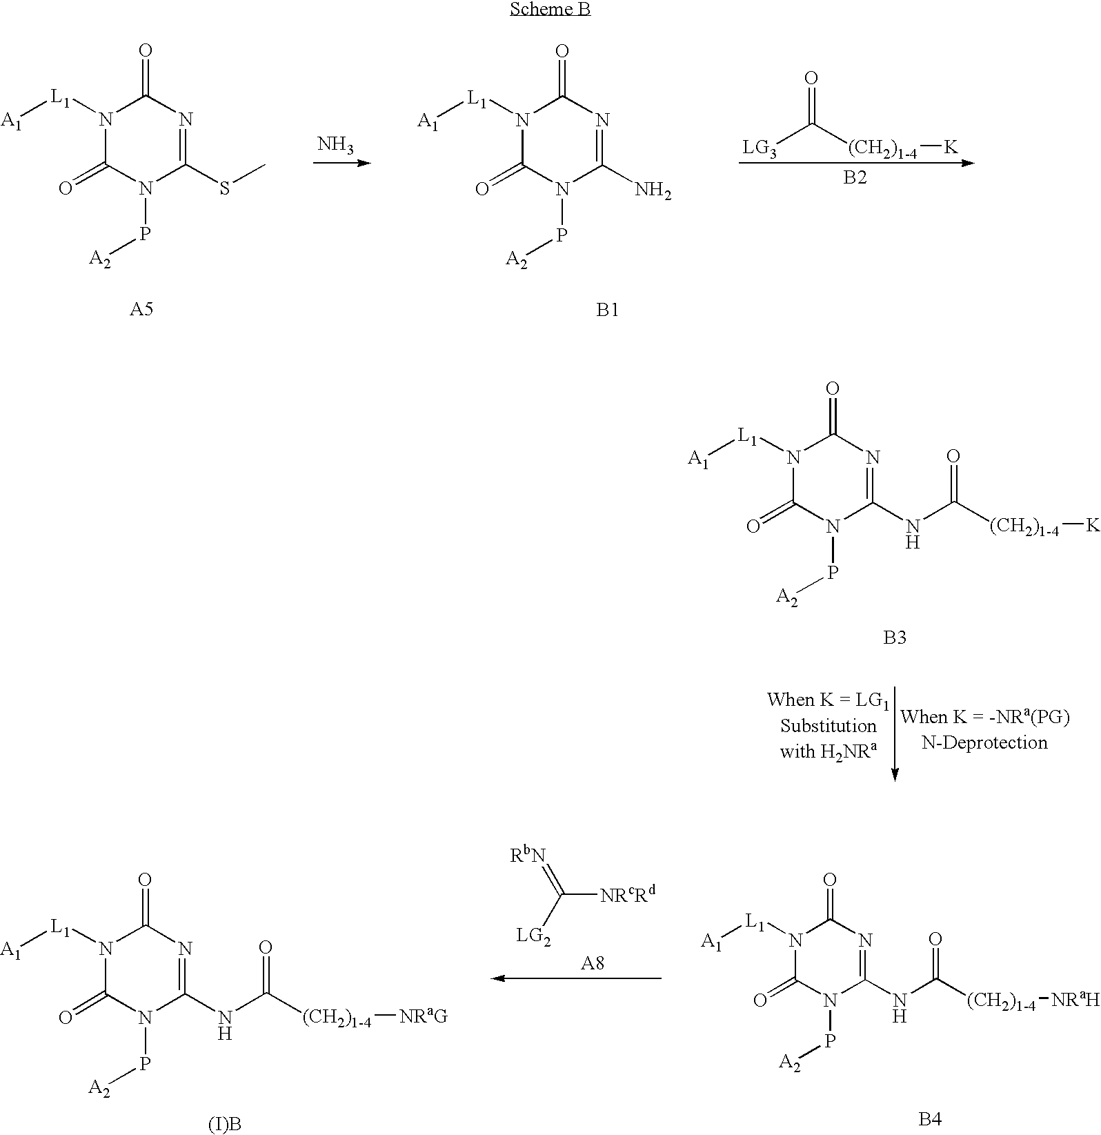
N1(P[A2])C(NC([(CH2)1-4][K])=O)=NC(=O)N([L1][A1])C1=O.[B3].N1(P[A2])C(SC)=NC(=O)N([L1][A1])C1=O.N.N1(P[A2])C(N)=NC(=O)N([L1][A1])C1=O.[B1].[LG3]C([(CH2)1-4][K])=O.[B2].N1(P[A2])C(NC([(CH2)1-4][NRaH])=O)=NC(=O)N([L1][A1])C1=O.[B4].C([NRcRd])(=[RbN])[LG2].N1(P[A2])C(NC([(CH2)1-4][NRaG])=O)=NC(=O)N([L1][A1])C1=O.[(I)B]
